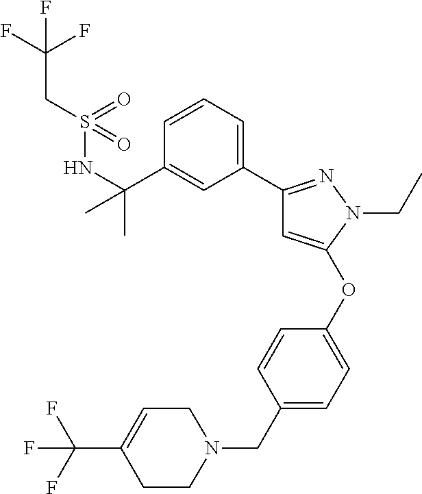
C1=CC=C(C2=NN(CC)C(OC3=CC=C(CN4CC=C(C(F)(F)F)CC4)C=C3)=C2)C=C1C(NS(CC(F)(F)F)(=O)=O)(C)C
